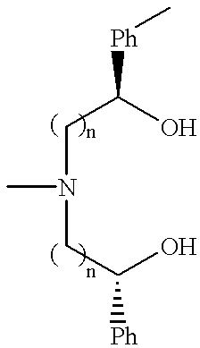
C(C(O)[Ph]C)N(CC(O)[Ph])C
